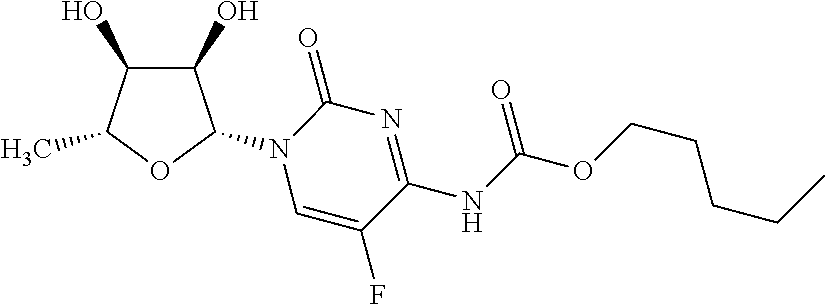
C1(O)C(O)C(N2C=C(F)C(NC(OCCCCC)=O)=NC2=O)OC1C
